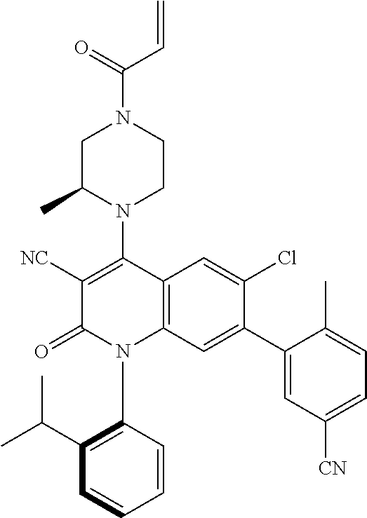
C1C(C)N(C2=C([NC])C(=O)N(C3=C(C(C)C)C=CC=C3)C3=C2C=C(Cl)C(C2=CC([CN])=CC=C2C)=C3)CCN1C(=O)C=C
